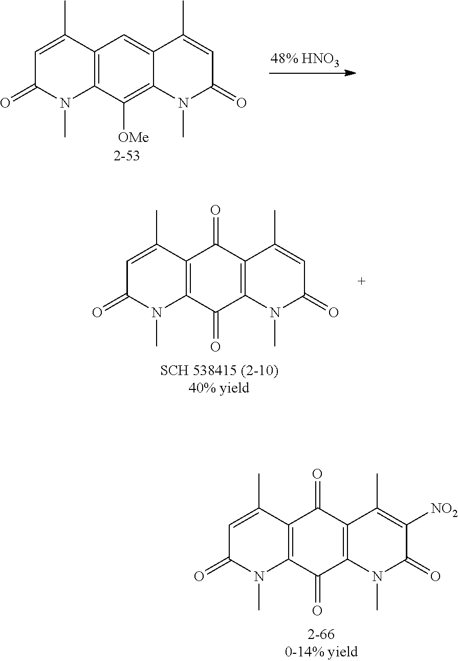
C12=C(C([OMe])=C3C(=C1)C(C)=CC(=O)N3C)N(C)C(=O)C=C2C.C12=C(C(=O)C3=C(C1=O)C(C)=CC(=O)N3C)N(C)C(=O)C=C2C.C12=C(C(=O)C3=C(C1=O)C(C)=C([NO2])C(=O)N3C)N(C)C(=O)C=C2C
